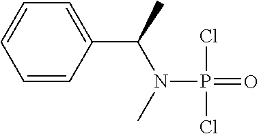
C1=CC(C(C)N(C)P(=O)(Cl)Cl)=CC=C1
